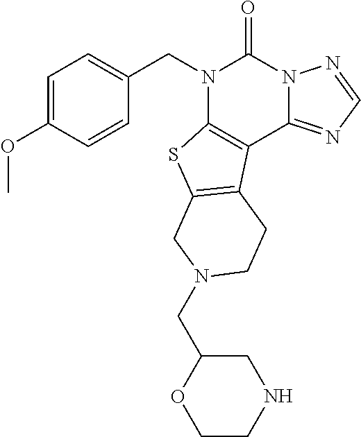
C1=CC(OC)=CC=C1CN1C2=C(C3=NC=NN3C1=O)C1=C(S2)CN(CC2OCCNC2)CC1
